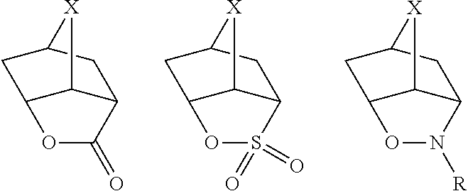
C12C3C(CC(C1)[X]3)OC2=O.C12C3C(CC(C1)[X]3)OS2(=O)=O.C12C3C(CC(C1)[X]3)ON2[R]
